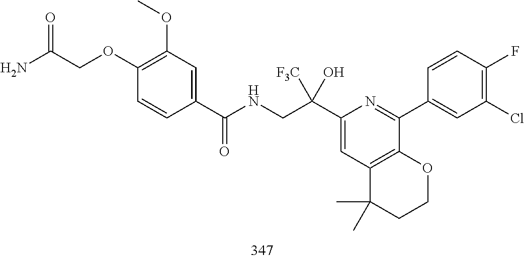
C1(Cl)=C(F)C=CC(C2=NC(C(CNC(C3=CC(OC)=C(OCC(N)=O)C=C3)=O)([F3C])O)=CC3=C2OCCC3(C)C)=C1
